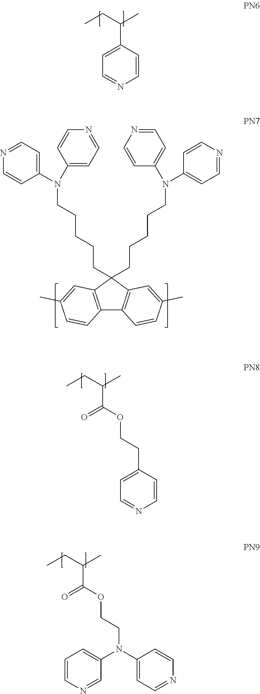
C1=CC(C(CC)C)=CC=N1.C12=C(C(CCCCCN(C3=CC=NC=C3)C3=CC=NC=C3)(CCCCCN(C3=CC=NC=C3)C3=CC=NC=C3)C3=C1C=CC(C)=C3)C=C(C)C=C2.C1=CC(CCOC(C(CC)C)=O)=CC=N1.C1(N(C2=CC=CN=C2)CCOC(C(CC)C)=O)=CC=NC=C1
